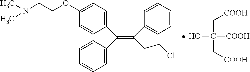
OC(C[COOH])(C[COOH])[COOH].N(CCOC1=CC=C(C(C2=CC=CC=C2)=C(C2=CC=CC=C2)CCCl)C=C1)(C)C
